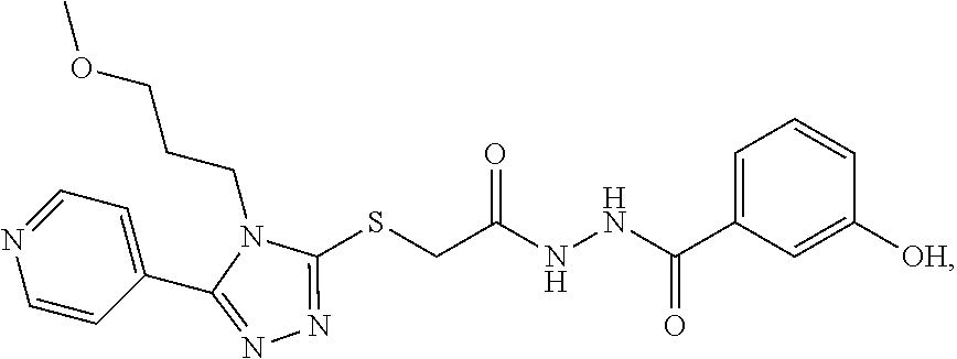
C1=C(C(NNC(CSC2=NN=C(C3=CC=NC=C3)N2CCCOC)=O)=O)C=C([OH])C=C1
